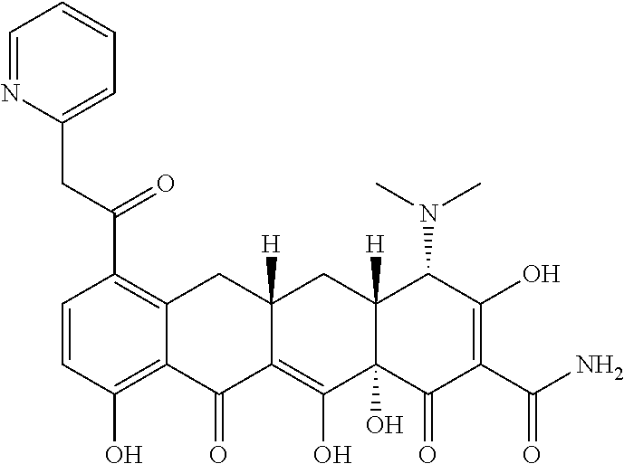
C1=CC(O)=C2C(=C1C(CC1=CC=CC=N1)=O)CC1([H])C(=C(O)C3(O)C([H])(C1)C(N(C)C)C(O)=C(C(N)=O)C3=O)C2=O
